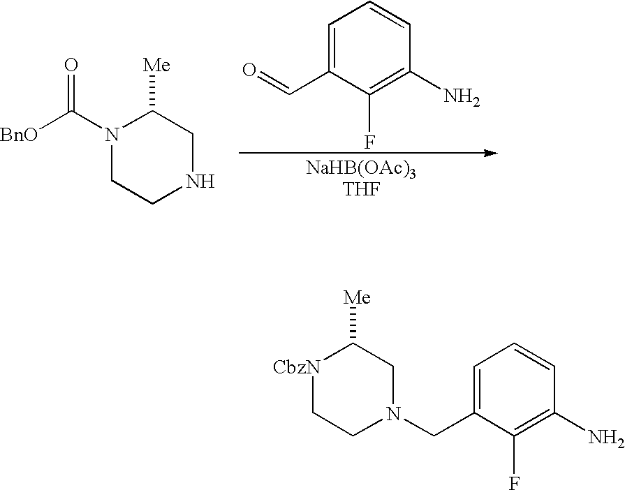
C1=C(C=O)C(F)=C(N)C=C1.N1(C(=O)[BnO])CCNCC1[Me].[CbzN]1CCN(CC2=CC=CC(N)=C2F)CC1[Me]
